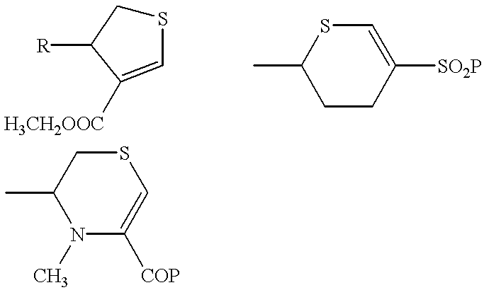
S1CC([R])C([H3CH2OOC])=C1.C1(C)CCC([SO2P])=CS1.N1(C)C([COP])=CSCC1C
